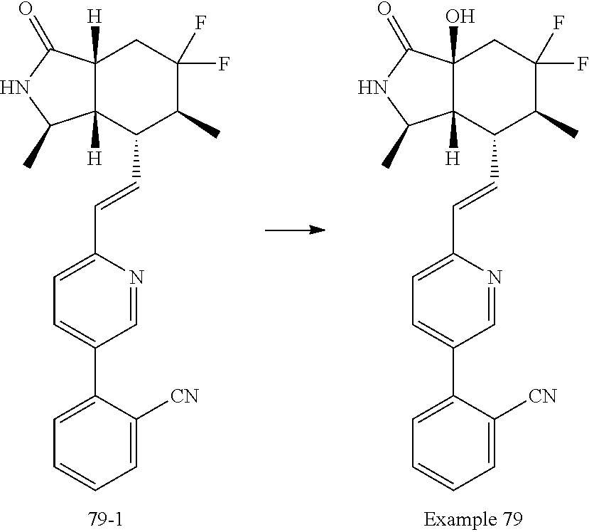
C12(O)C([H])(C(C=CC3=CC=C(C4=CC=CC=C4[CN])C=N3)C(C)C(F)(F)C1)C(C)NC2=O.C12([H])C([H])(C(C=CC3=CC=C(C4=CC=CC=C4[CN])C=N3)C(C)C(F)(F)C1)C(C)NC2=O
